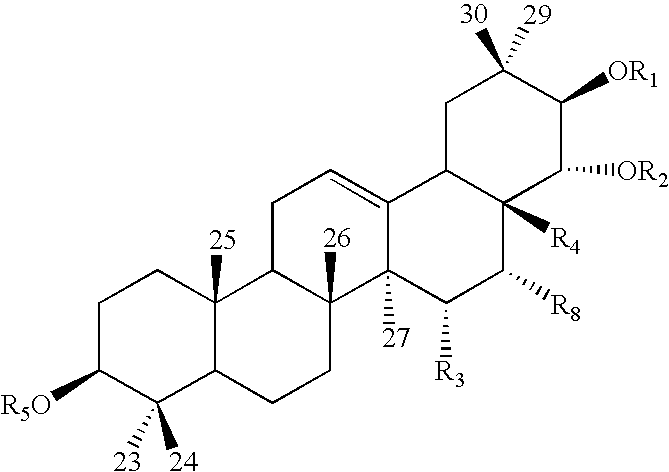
C1C([R5O])C([23])([24])C2C([25])(C1)C1C([26])(CC2)C2([27])C(=CC1)C1C([R4])(C([R8])C2[R3])C([OR2])C([OR1])C([30])([29])C1
